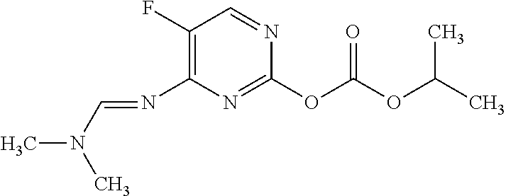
C1(OC(OC(C)C)=O)=NC(N=CN(C)C)=C(F)C=N1
